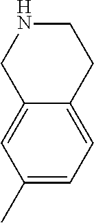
C12=CC(C)=CC=C1CCNC2
